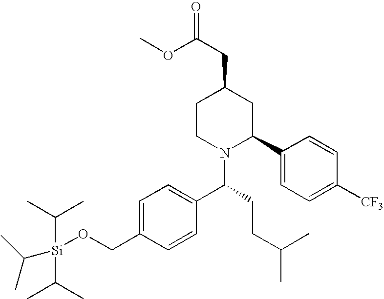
C1CN(C(CCC(C)C)C2=CC=C(CO[Si](C(C)C)(C(C)C)C(C)C)C=C2)C(C2=CC=C([CF3])C=C2)CC1CC(OC)=O
